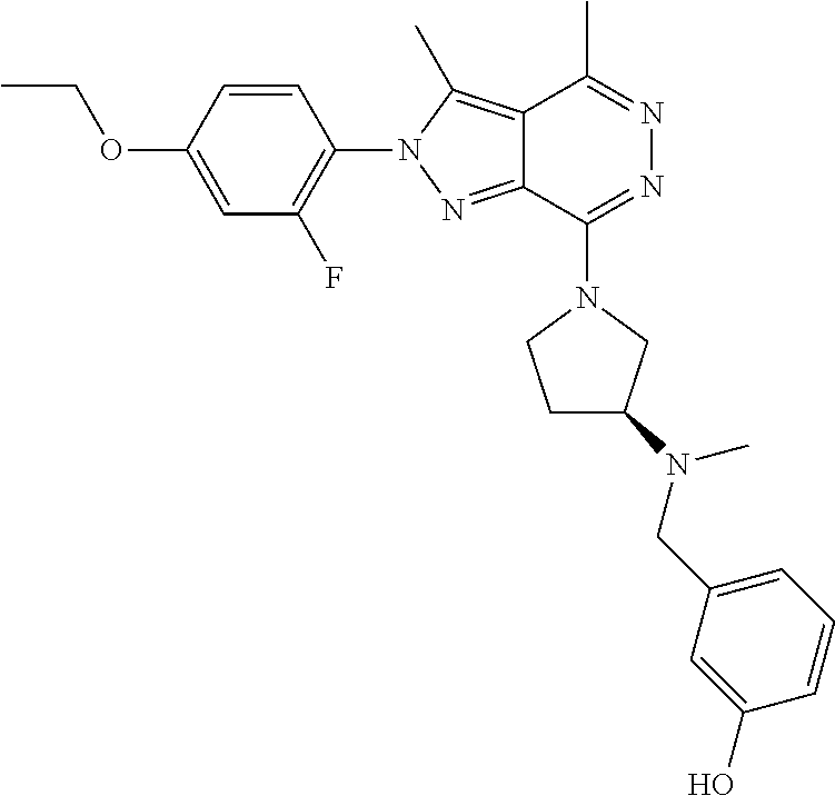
C1=CC(OCC)=CC(F)=C1N1C(C)=C2C(=N1)C(N1CC(N(CC3=CC=CC(O)=C3)C)CC1)=NN=C2C
